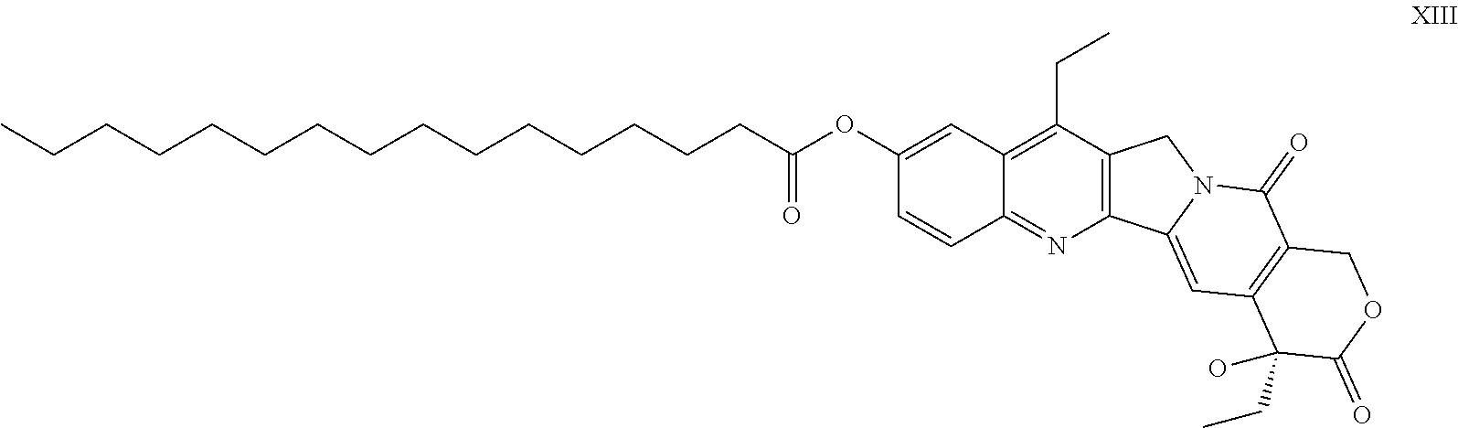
C1=CC2=NC3=C(C(CC)=C2C=C1OC(CCCCCCCCCCCCCCC)=O)CN1C3=CC2=C(C1=O)COC(=O)C2(O)CC
